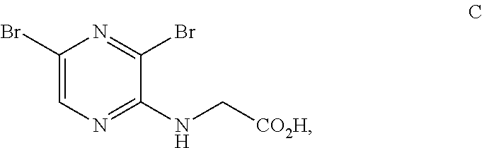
C1(Br)=CN=C(NC[CO2H])C(Br)=N1
